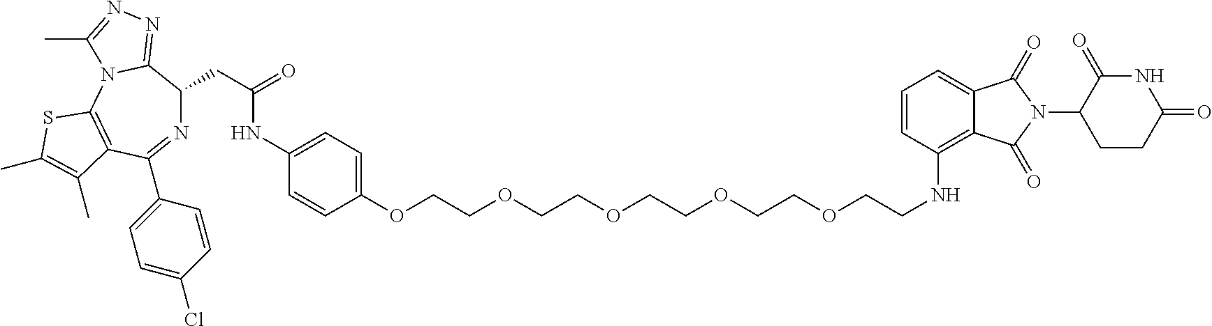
O(CCOCCOCCOCCNC1=C2C(=CC=C1)C(=O)N(C1CCC(=O)NC1=O)C2=O)CCOC1=CC=C(NC(CC2N=C(C3=CC=C(Cl)C=C3)C3=C(N4C2=NN=C4C)SC(C)=C3C)=O)C=C1
